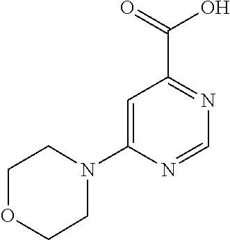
C1=C(N2CCOCC2)N=CN=C1C(=O)O
